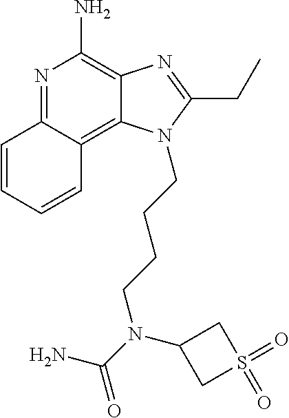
N1=C2C(=C3C(=C1N)N=C(CC)N3CCCCN(C(=O)N)C1CS(=O)(=O)C1)C=CC=C2
